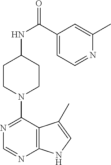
C1CN(C2=NC=NC3=C2C(C)=CN3)CCC1NC(=O)C1=CC=NC(C)=C1
